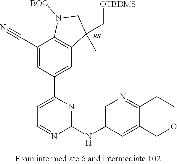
[RS].C1(C#N)=CC(C2=CC=NC(NC3=CN=C4C(=C3)COCC4)=N2)=CC2=C1N([BOC])CC2(C)C[OTBDMS]
